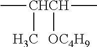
C[CHCH](C)([OC4H9])C
